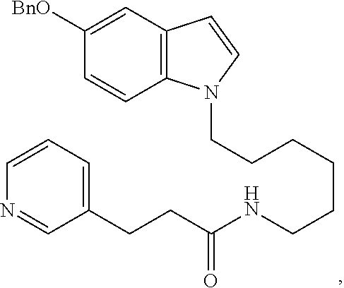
C12=C(C=C([BnO])C=C1)C=CN2CCCCCCNC(CCC1=CC=CN=C1)=O
